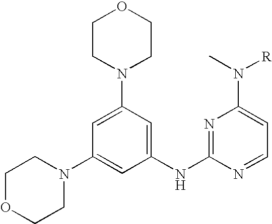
C1OCCN(C2=CC(NC3=NC(N([R])C)=CC=N3)=CC(N3CCOCC3)=C2)C1
